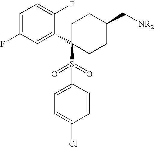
C1(C2(S(=O)(=O)C3=CC=C(Cl)C=C3)CCC(C[NR2])CC2)=CC(F)=CC=C1F
